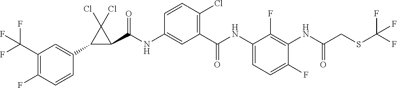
C1(C2=CC(C(F)(F)F)=C(F)C=C2)C(C(NC2=CC(C(NC3=CC=C(F)C(NC(CSC(F)(F)F)=O)=C3F)=O)=C(Cl)C=C2)=O)C1(Cl)Cl
